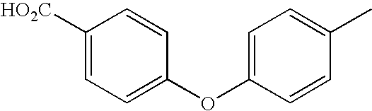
C1([HO2C])=CC=C(OC2=CC=C(C)C=C2)C=C1
